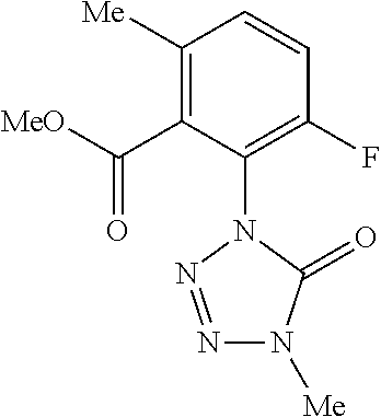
C1([Me])=C(C([MeO])=O)C(N2N=NN([Me])C2=O)=C(F)C=C1
